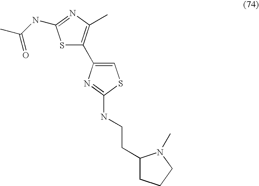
S1C(C2=CSC(NCCC3CCCN3C)=N2)=C(C)N=C1NC(C)=O
